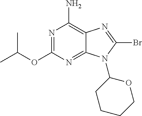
N1=C(OC(C)C)N=C2C(=C1N)N=C(Br)N2C1OCCCC1
